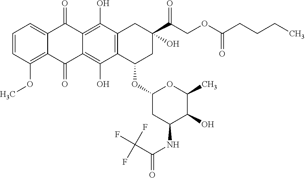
C1=CC(OC)=C2C(=C1)C(=O)C1=C(O)C3=C(C(O)=C1C2=O)C(OC1CC(NC(=O)C(F)(F)F)C(O)C(C)O1)CC(C(COC(CCCC)=O)=O)(O)C3
